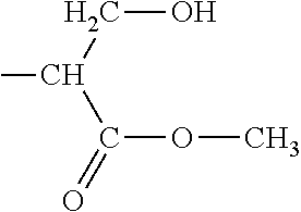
C(C(C(OC)=O)C)O
